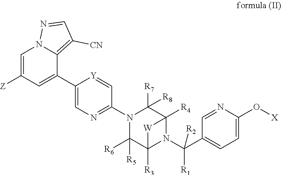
C1(C2=CC([Z])=CN3C2=C([CN])C=N3)=CN=C(N2C([R6])([R5])C3([R3])N(C(C4=CC=C(O[X])N=C4)([R1])[R2])C([R4])(C2([R7])[R8])[W]3)C=[Y]1
